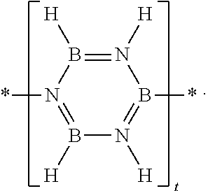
N1([H])=B([H])N(*)=B([H])N([H])=B1*
